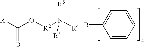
[R1]C(O[R2][N+]([R4])([R3])[R5])=O.BC1=CC=CC=C1
